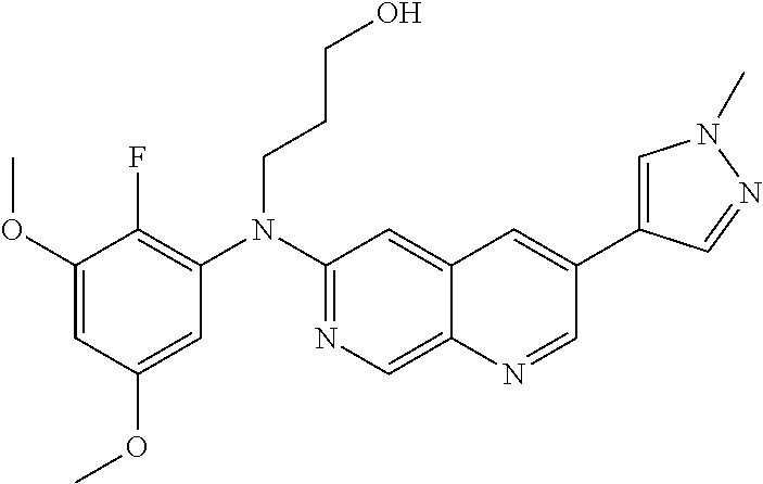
C1=C(OC)C=C(OC)C(F)=C1N(C1=NC=C2C(=C1)C=C(C1=CN(C)N=C1)C=N2)CCCO
